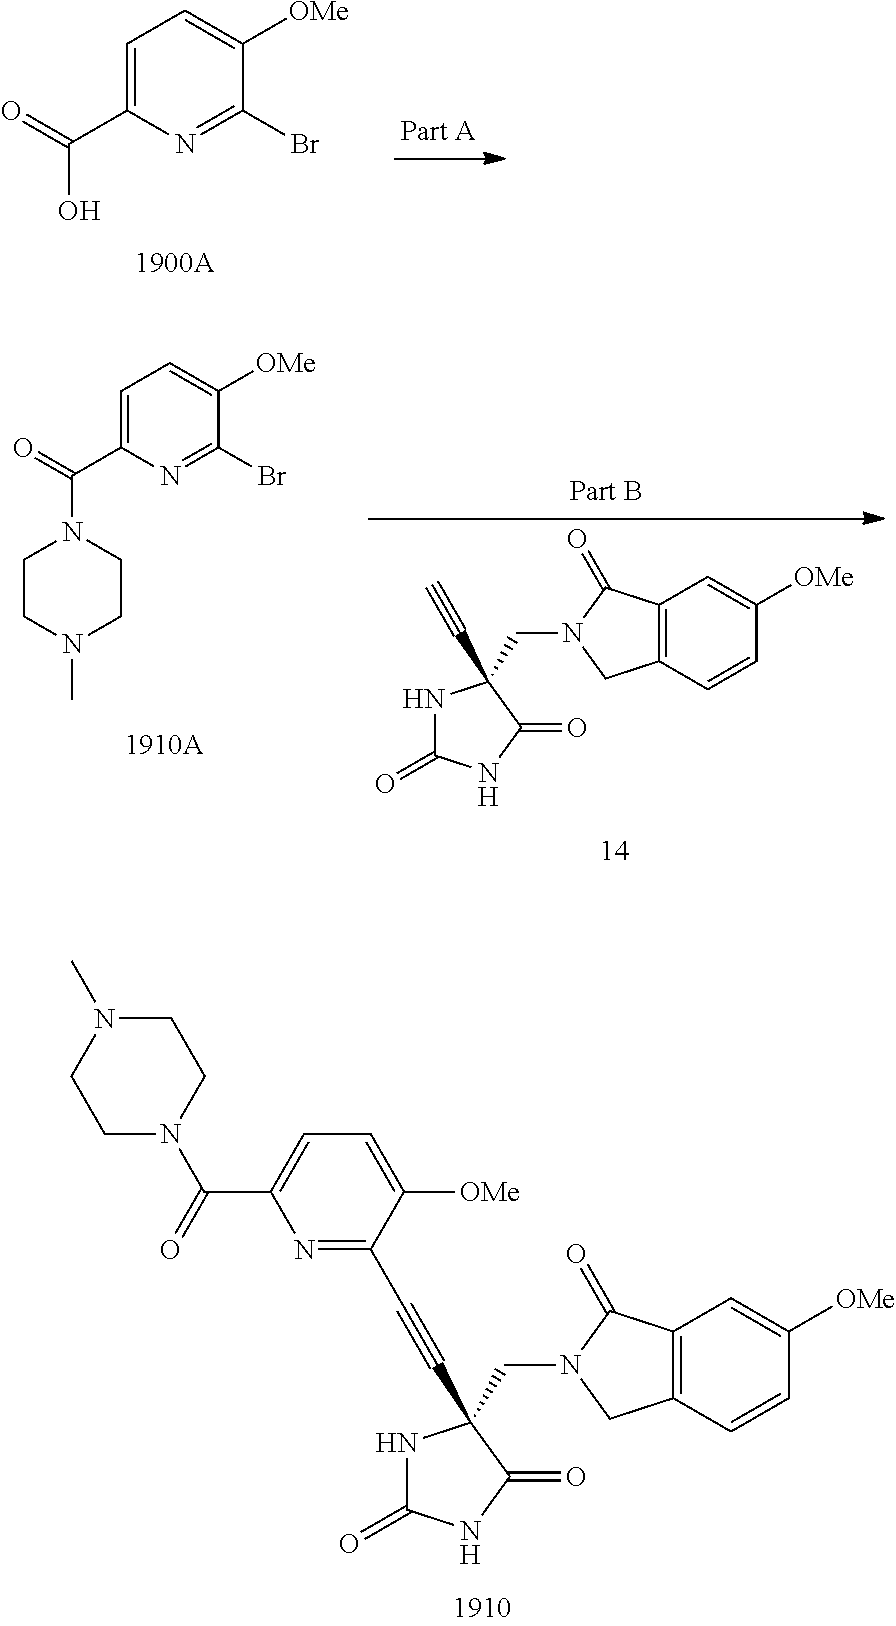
C12=C(C=CC([OMe])=C1)CN(CC1(C#CC3=NC(C(=O)N4CCN(C)CC4)=CC=C3[OMe])NC(=O)NC1=O)C2=O.C1=C(C(=O)O)N=C(Br)C([OMe])=C1.C12=C(C=CC([OMe])=C1)CN(CC1(C#C)NC(=O)NC1=O)C2=O.C1=C(C(=O)N2CCN(C)CC2)N=C(Br)C([OMe])=C1
